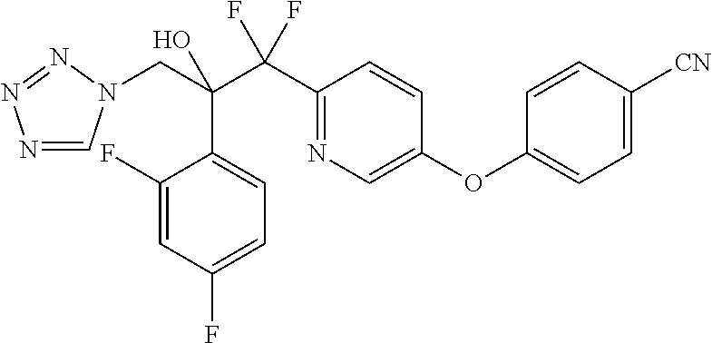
N1=CN(CC(C(C2=NC=C(OC3=CC=C([CN])C=C3)C=C2)(F)F)(O)C2=CC=C(F)C=C2F)N=N1
